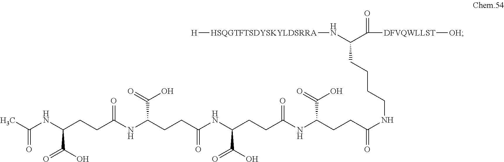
C(NC(CCC(NC(CCC(NC(CCC(NC(CCC(NCCCCC(C([DFVQWLLST][OH])=O)N[HSQGTFTSDYSKYLDSRRA][H])=O)C(O)=O)=O)C(=O)O)=O)C(O)=O)=O)C(=O)O)(C)=O
